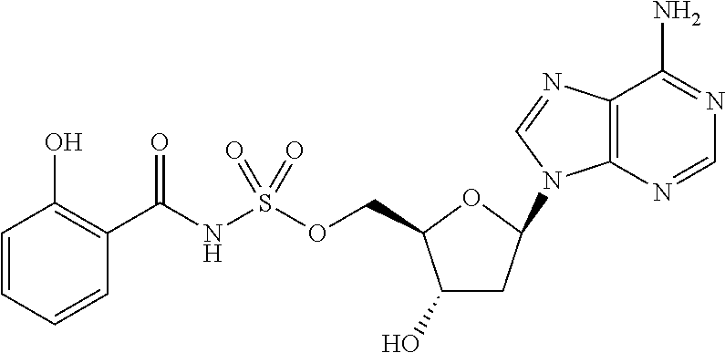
C12=C(N=CN=C1N)N(C1CC(O)C(COS(NC(C3=C(O)C=CC=C3)=O)(=O)=O)O1)C=N2
